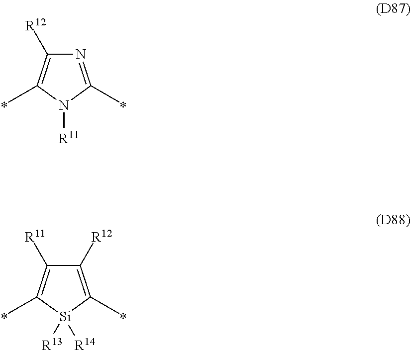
N1=C(C)N([R11])C(C)=C1[R12].C1([R11])=C(C)[Si]([R13])([R14])C(C)=C1[R12]
